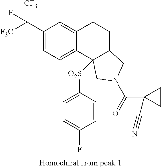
[F3C]C(C1=CC=C2C(=C1)CCC1C2([O2S]C2=CC=C(F)C=C2)CN(C(=O)C2(C#N)CC2)C1)([CF3])F
